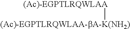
[(Ac)-EGPTLRQWLAA-bA-K(NH2)][(Ac)-EGPTLRQWLAA]
